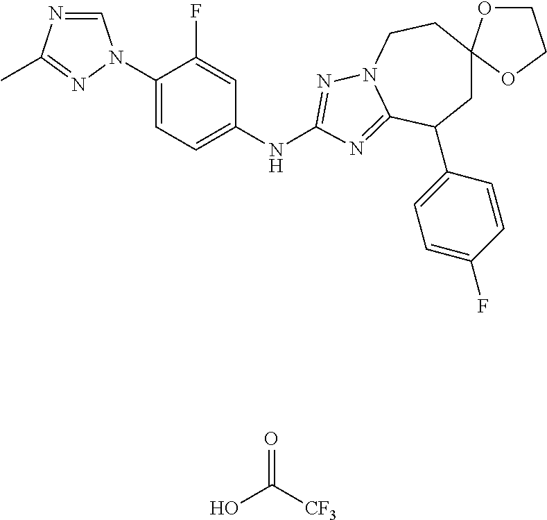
C1=NC(C)=NN1C1=CC=C(NC2=NN3CCC4(CC(C5=CC=C(F)C=C5)C3=N2)OCCO4)C=C1F.OC([CF3])=O
